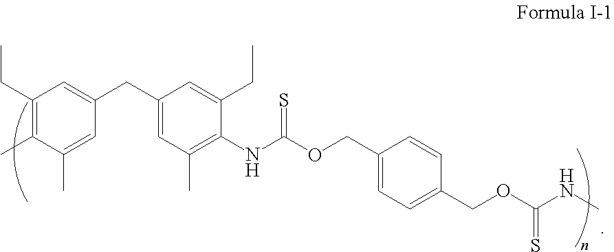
CC1=C(CC)C=C(CC2=CC(C)=C(NC(=S)OCC3=CC=C(COC(NC)=S)C=C3)C(CC)=C2)C=C1C
